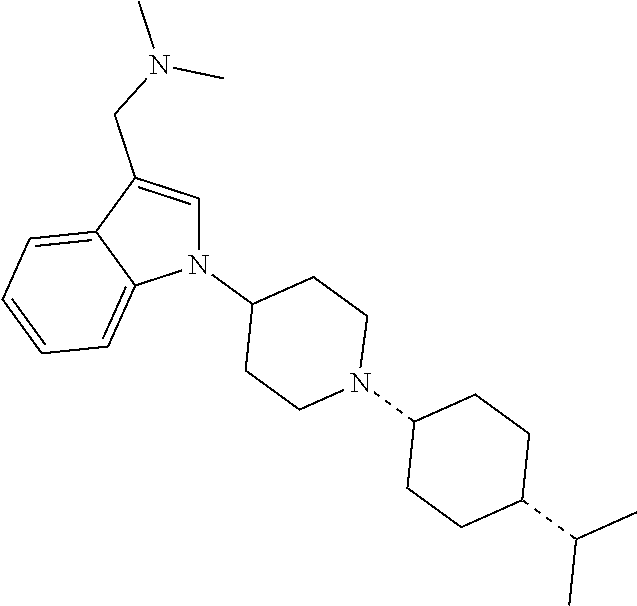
N1(C2CCN(C3CCC(C(C)C)CC3)CC2)C=C(CN(C)C)C2=CC=CC=C12
